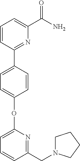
O(C1=CC=C(C2=NC(C(=O)N)=CC=C2)C=C1)C1=CC=CC(CN2CCCC2)=N1
